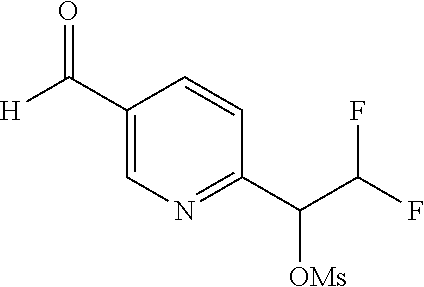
[H]C(C1=CN=C(C(C(F)F)[OMs])C=C1)=O
